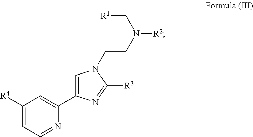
C1([R4])=CC=NC(C2=CN(CCN([R2])C[R1])C([R3])=N2)=C1
